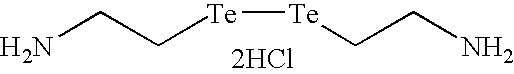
[Te]([Te]CCN)CCN.[2HCl]
